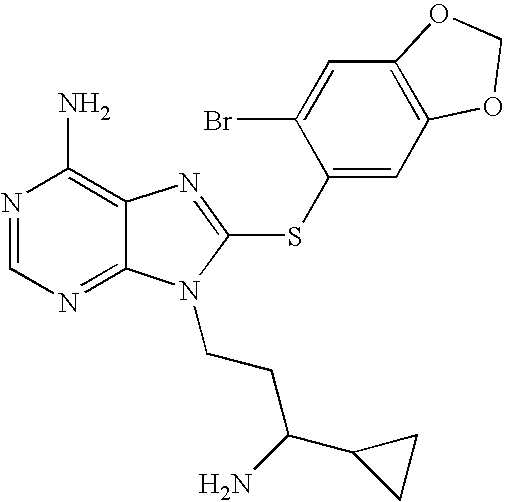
N1=CN=C2C(=C1N)N=C(SC1=CC3=C(C=C1Br)OCO3)N2CCC(N)C1CC1
